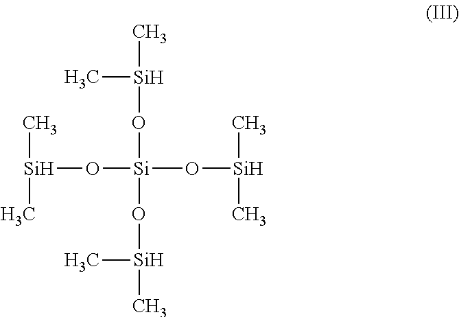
[Si](C)(C)O[Si](O[Si](C)C)(O[Si](C)C)O[Si](C)C
